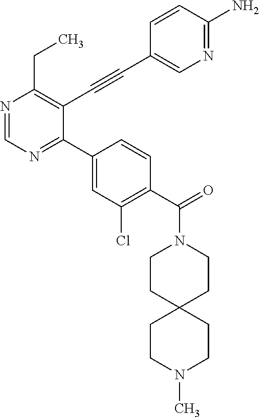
N1=CN=C(C2=CC(Cl)=C(C(=O)N3CCC4(CC3)CCN(C)CC4)C=C2)C(C#CC2=CN=C(N)C=C2)=C1CC
